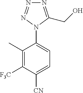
C1(C)=C([F3C])C([CN])=CC=C1N1C(CO)=NN=N1
